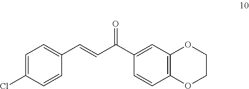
C1(C=CC(C2=CC3=C(C=C2)OCCO3)=O)=CC=C(Cl)C=C1
